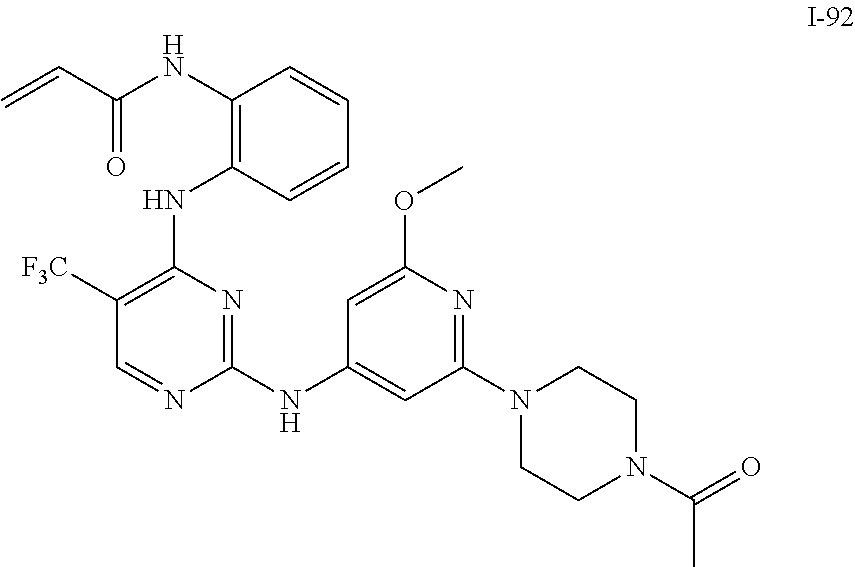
C=CC(=O)NC1=C(NC2=C([F3C])C=NC(NC3=CC(N4CCN(C(C)=O)CC4)=NC(OC)=C3)=N2)C=CC=C1
